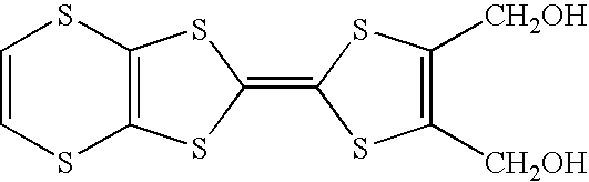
C12=C(SC(=C3SC([CH2OH])=C([CH2OH])S3)S1)SC=CS2
